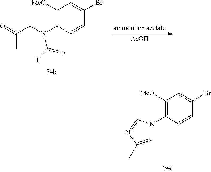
C1([MeO])=C(N(C([H])=O)CC(=O)C)C=CC(Br)=C1.[AcOH].C1([MeO])=C(N2C=C(C)N=C2)C=CC(Br)=C1
